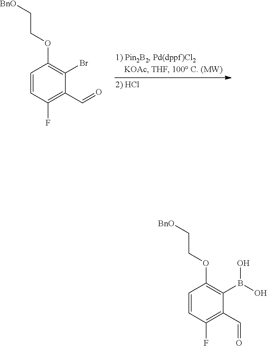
C1=CC(F)=C(C=O)C(Br)=C1OCC[BnO].C1=CC(F)=C(C=O)C(B(O)O)=C1OCC[BnO]
